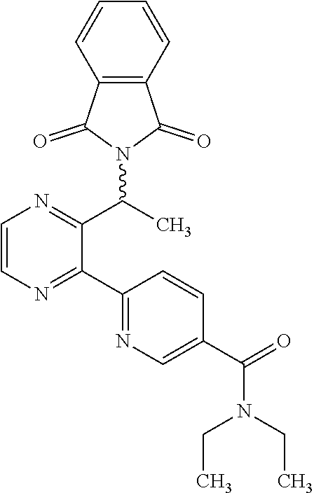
C1=CC2=C(C=C1)C(=O)N(C(C)C1=NC=CN=C1C1=NC=C(C(=O)N(CC)CC)C=C1)C2=O
